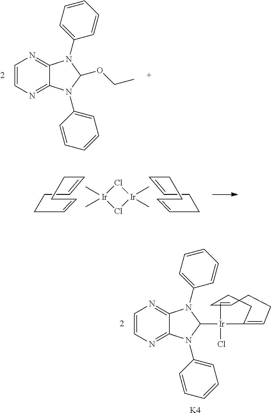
C1=CN=C2C(=N1)N(C1=CC=CC=C1)C(OCC)N2C1=CC=CC=C1.[Ir]1(C)(C)Cl[Ir](C)(C)Cl1.C1C=CCCC=CC1.C1C=CCCC=CC1.C1=CCCC=C([Ir](C2N(C3=CC=CC=C3)C3=NC=CN=C3N2C2=CC=CC=C2)(C)Cl)CC1.[K4]
